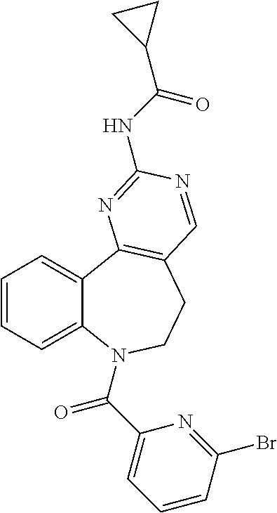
C1=CC=C2C(=C1)C1=C(CCN2C(C2=CC=CC(Br)=N2)=O)C=NC(NC(C2CC2)=O)=N1
